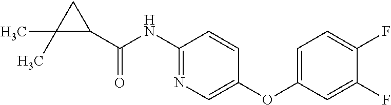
C1(C(NC2=NC=C(OC3=CC=C(F)C(F)=C3)C=C2)=O)CC1(C)C
